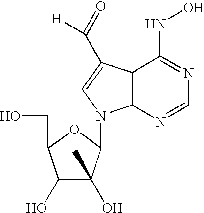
C1(O)C(O)(C)C(N2C3=C(C(NO)=NC=N3)C(C(=O)[H])=C2)OC1CO
